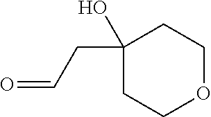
C1(CC=O)(O)CCOCC1
